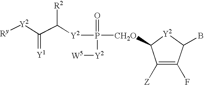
C1([Z])=C(F)C(B)[Y2]C1[CH2O]P(=O)([Y2]C(C([Y2][Ry])=[Y1])[R2])[Y2][W5]
